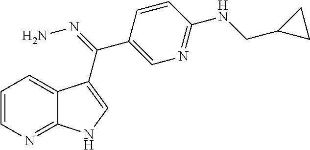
C1=CN=C2C(=C1)C(C(=NN)C1=CN=C(NCC3CC3)C=C1)=CN2
